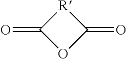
C1(=O)[R]C(=O)O1
